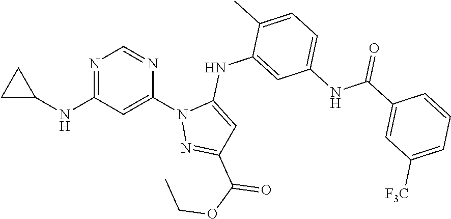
N1=C(NC2CC2)C=C(N2N=C(C(OCC)=O)C=C2NC2=CC(NC(C3=CC([F3C])=CC=C3)=O)=CC=C2C)N=C1
